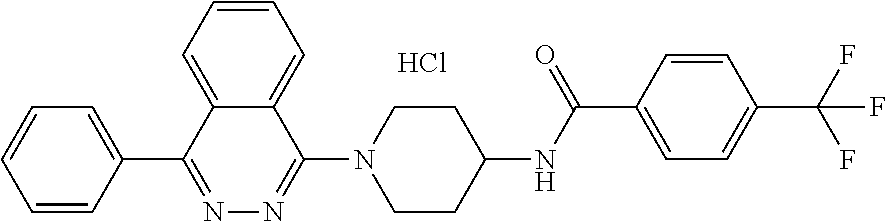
C1=CC(C2=NN=C(N3CCC(NC(C4=CC=C(C(F)(F)F)C=C4)=O)CC3)C3=CC=CC=C23)=CC=C1.Cl
